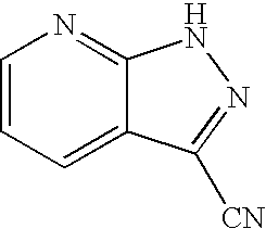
C1=CC=C2C(=N1)NN=C2[CN]
